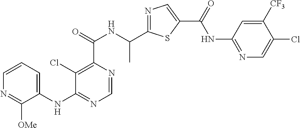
N1=C(C(NC(C2=C(Cl)C(NC3=CC=CN=C3[OMe])=NC=N2)=O)C)SC(C(=O)NC2=NC=C(Cl)C([CF3])=C2)=C1
